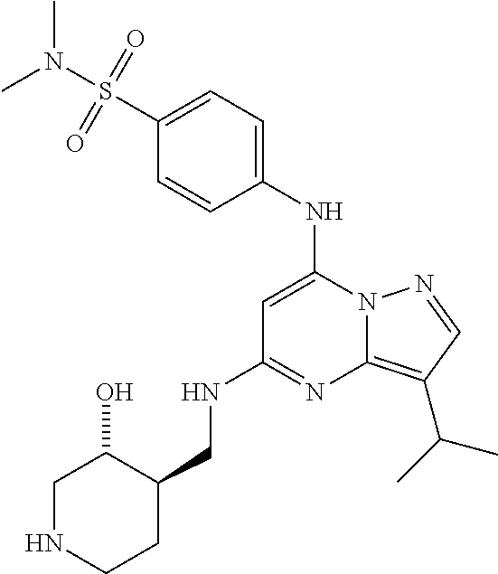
C1(NC2=CC(NCC3CCNCC3O)=NC3=C(C(C)C)C=NN23)=CC=C(S(N(C)C)(=O)=O)C=C1
